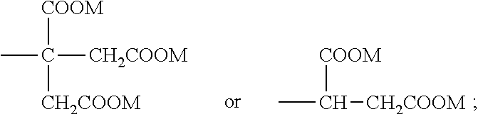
CC([COOM])([CH2COOM])[CH2COOM].CC([COOM])[CH2COOM]
